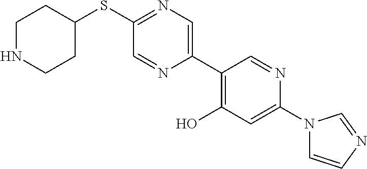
S(C1=NC=C(C2=C(O)C=C(N3C=CN=C3)N=C2)N=C1)C1CCNCC1
